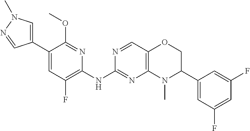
C1(C2=CC(F)=C(NC3=NC4=C(C=N3)OCC(C3=CC(F)=CC(F)=C3)N4C)N=C2OC)=CN(C)N=C1
